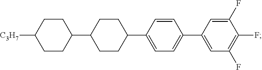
C1CC(C2CCC(C3=CC=C(C4=CC(F)=C(F)C(F)=C4)C=C3)CC2)CCC1[C3H7]
